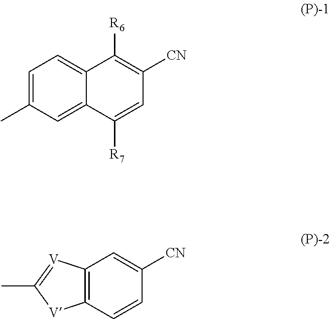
C1=C(C)C=C2C(=C1)C([R6])=C([CN])C=C2[R7].C12=C(C=CC([CN])=C1)[V]C(C)=[V]2
